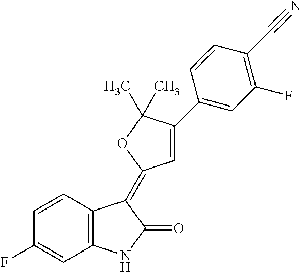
C1=CC(F)=CC2=C1C(=C1C=C(C3=CC(F)=C(C#N)C=C3)C(C)(C)O1)C(=O)N2
